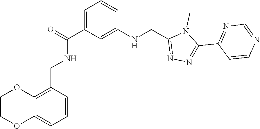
N1=C(C2=NN=C(CNC3=CC(C(=O)NCC4=C5C(=CC=C4)OCCO5)=CC=C3)N2C)C=CN=C1
